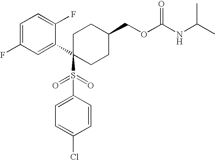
C1=C(F)C=C(C2(S(C3=CC=C(Cl)C=C3)(=O)=O)CCC(COC(NC(C)C)=O)CC2)C(F)=C1
